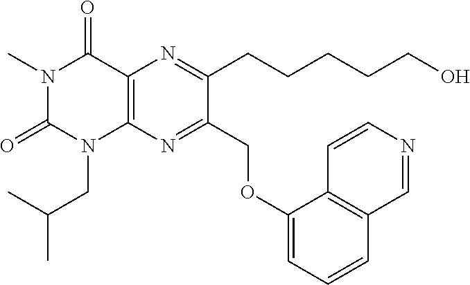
C12=C(N=C(COC3=CC=CC4=C3C=CN=C4)C(CCCCCO)=N1)N(CC(C)C)C(=O)N(C)C2=O
